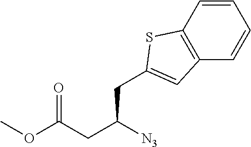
C1(CC(CC(=O)OC)[N3])=CC2=C(S1)C=CC=C2
